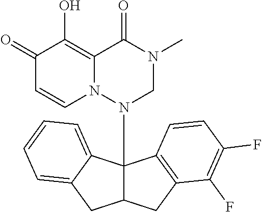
C1(=O)C=CN2C(=C1O)C(=O)N(C)CN2C12C(CC3=C1C=CC(F)=C3F)CC1=CC=CC=C21
